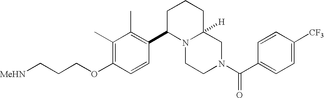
C(CCOC1=C(C)C(C)=C(C2N3C([H])(CCC2)CN(C(C2=CC=C([CF3])C=C2)=O)CC3)C=C1)[MeHN]
